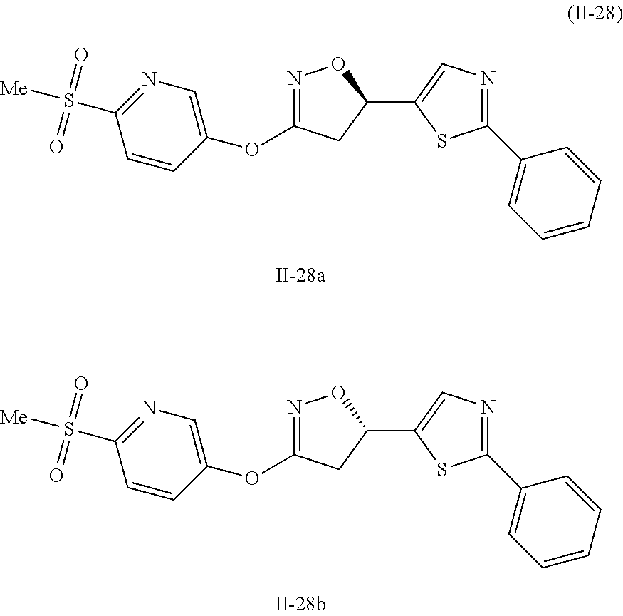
N1=C(OC2=CN=C(S([Me])(=O)=O)C=C2)CC(C2=CN=C(C3=CC=CC=C3)S2)O1.N1=C(OC2=CN=C(S([Me])(=O)=O)C=C2)CC(C2=CN=C(C3=CC=CC=C3)S2)O1
